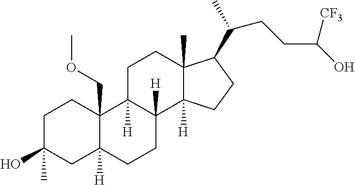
C1C(O)(C)CC2([H])C(COC)(C1)C1([H])C([H])(CC2)C2([H])C(C)(CC1)C(C(C)CCC(O)[CF3])CC2
